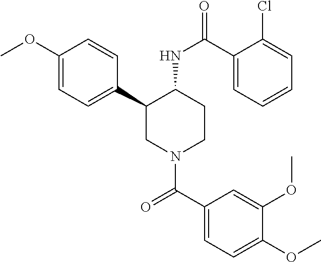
C1(OC)=CC=C(C2CN(C(C3=CC=C(OC)C(OC)=C3)=O)CCC2NC(=O)C2=CC=CC=C2Cl)C=C1
